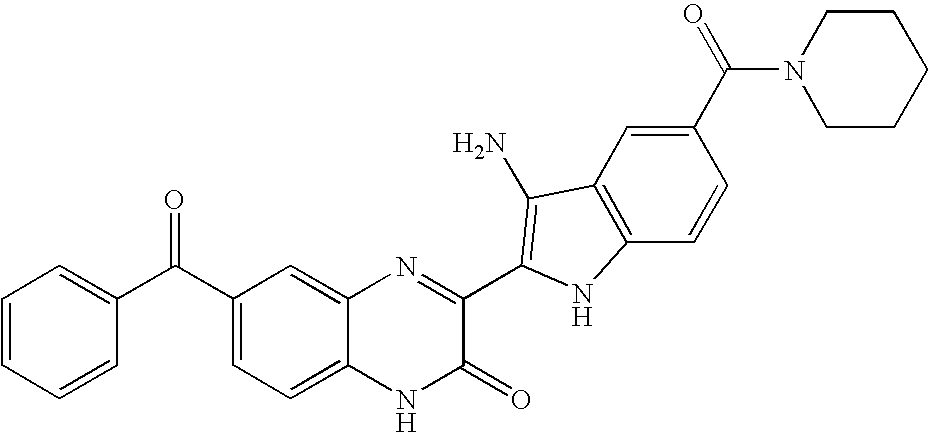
C1=C2C(=CC(C(C3=CC=CC=C3)=O)=C1)N=C(C1=C(N)C3=C(C=CC(C(N4CCCCC4)=O)=C3)N1)C(=O)N2
